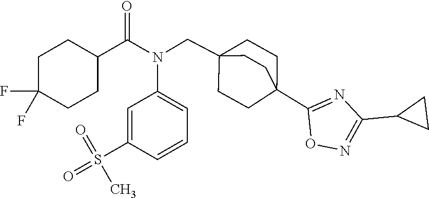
N(C(C1CCC(F)(F)CC1)=O)(CC12CCC(C3=NC(C4CC4)=NO3)(CC1)CC2)C1=CC=CC(S(=O)(=O)C)=C1
